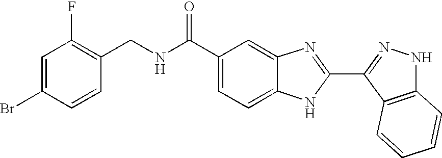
C1(C(NCC2=C(F)C=C(Br)C=C2)=O)=CC=C2C(=C1)N=C(C1=NNC3=C1C=CC=C3)N2
